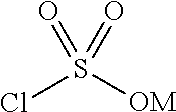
ClS([OM])(=O)=O
